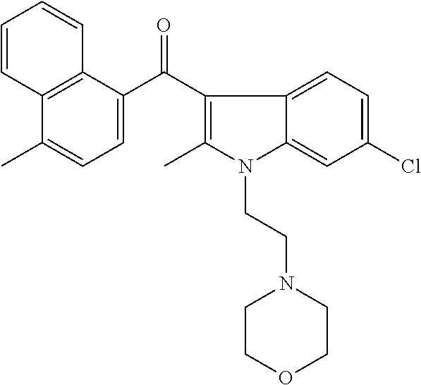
C12=C(C(C(C3=C(C)N(CCN4CCOCC4)C4=CC(Cl)=CC=C34)=O)=CC=C1C)C=CC=C2
